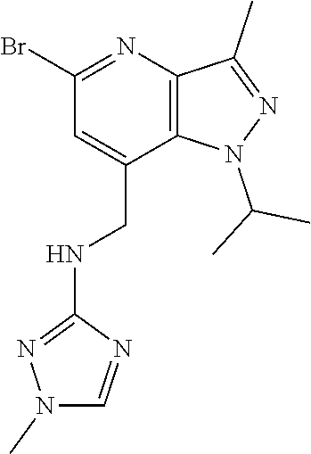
C1=C(CNC2=NN(C)C=N2)C2=C(N=C1Br)C(C)=NN2C(C)C
